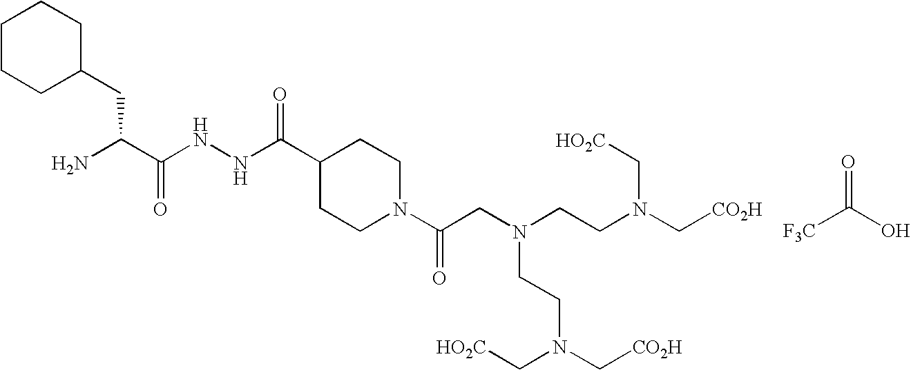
[F3C]C(O)=O.NC(C(NNC(C1CCN(C(CN(CCN(C[CO2H])C[HO2C])CCN(C[CO2H])C[HO2C])=O)CC1)=O)=O)CC1CCCCC1
